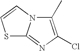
S1C2=NC(Cl)=C(C)N2C=C1
